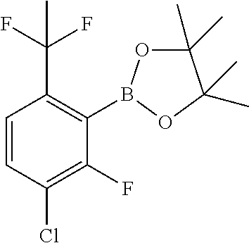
C1(B2OC(C)(C)C(C)(C)O2)=C(C(F)(F)C)C=CC(Cl)=C1F
